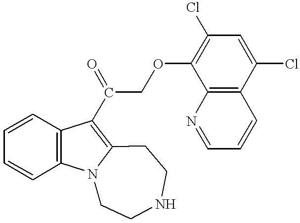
C1=CC2=C(C=C1)C(C(COC1=C(Cl)C=C(Cl)C3=C1N=CC=C3)=O)=C1N2CCNCC1
